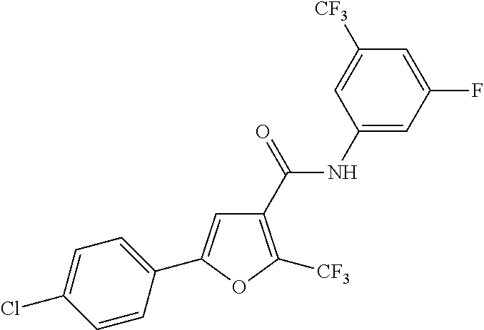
C1=C(C2=CC(C(=O)NC3=CC(F)=CC([CF3])=C3)=C([CF3])O2)C=CC(Cl)=C1
